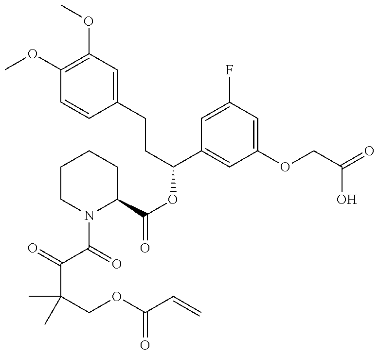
C1(OC)=C(OC)C=C(CCC(OC(=O)C2CCCCN2C(=O)C(=O)C(COC(C=C)=O)(C)C)C2=CC(OCC(O)=O)=CC(F)=C2)C=C1
